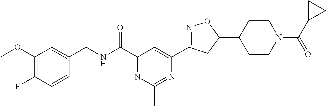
C1(OC)=C(F)C=CC(CNC(C2=NC(C)=NC(C3=NOC(C4CCN(C(=O)C5CC5)CC4)C3)=C2)=O)=C1
